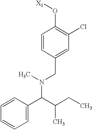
C1=CC(CN(C(C2=CC=CC=C2)C(CC)C)C)=CC(Cl)=C1O[X1]
